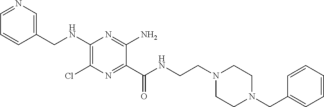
N1=CC=CC(CNC2=C(Cl)N=C(C(NCCN3CCN(CC4=CC=CC=C4)CC3)=O)C(N)=N2)=C1
